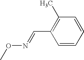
CON=CC1=C(C)C=CC=C1
